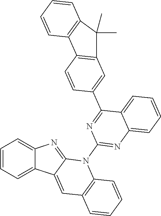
C1=CC=C2C(=C1)N=C1C2=CC2=C(N1C1=NC3=CC=CC=C3C(C3=CC4=C(C=C3)C3=C(C=CC=C3)C4(C)C)=N1)C=CC=C2
